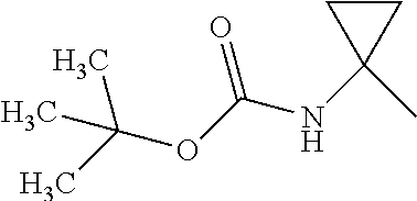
O=C(OC(C)(C)C)NC1(C)CC1
